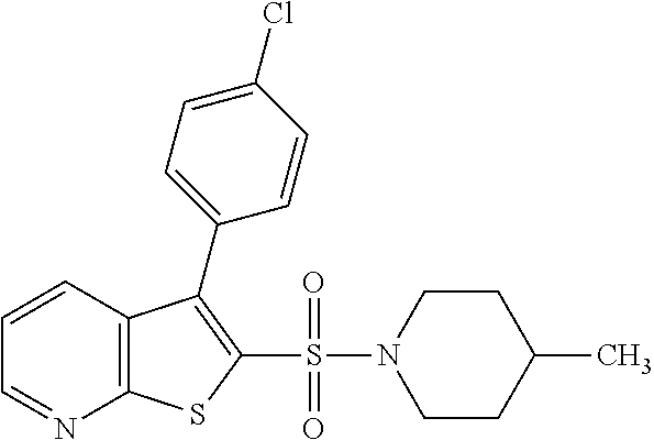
C1=CC2=C(N=C1)SC(S(N1CCC(C)CC1)(=O)=O)=C2C1=CC=C(Cl)C=C1
